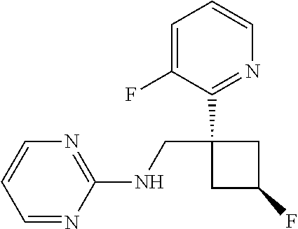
C1=NC(NCC2(C3=NC=CC=C3F)CC(F)C2)=NC=C1
